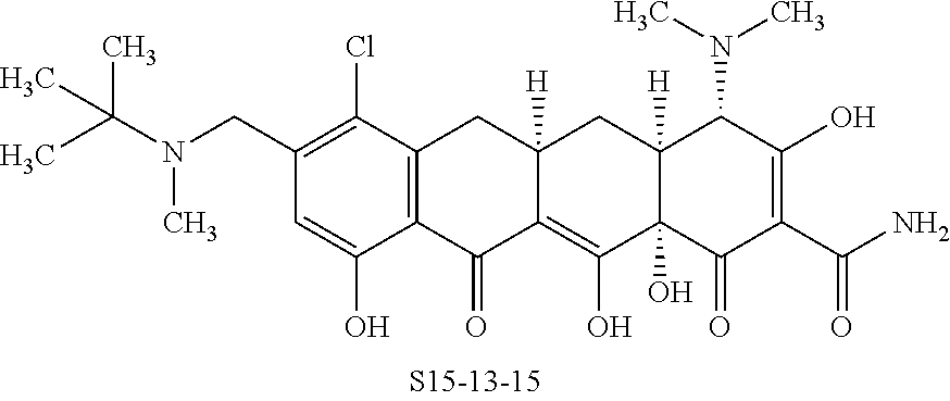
C1(CN(C)C(C)(C)C)=C(Cl)C2=C(C(O)=C1)C(=O)C1=C(O)C3(O)C([H])(CC1([H])C2)C(N(C)C)C(O)=C(C(N)=O)C3=O
